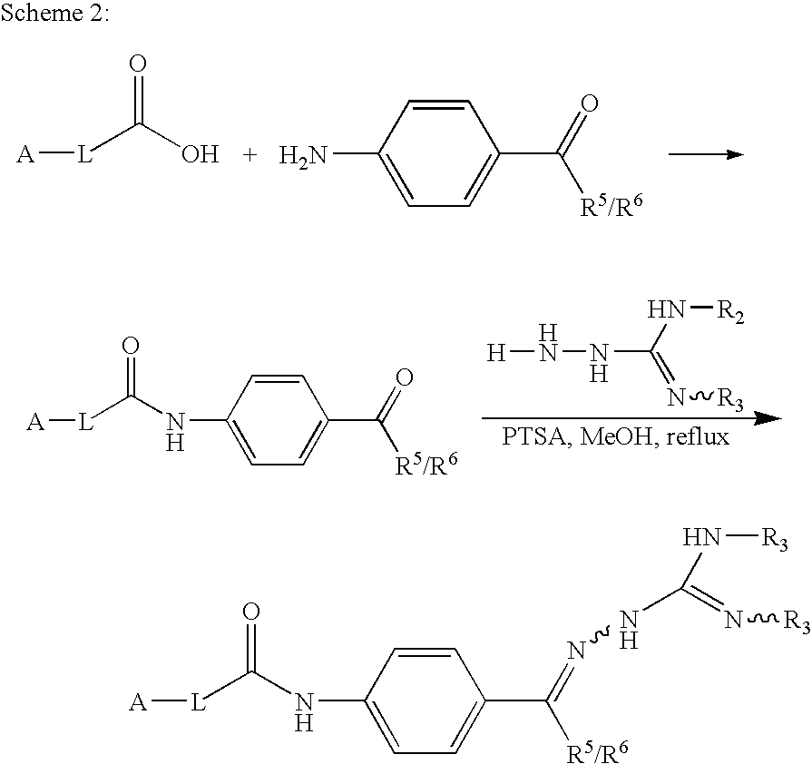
[H]NNC(=N[R3])N[R2].C1=C(C(=O)[R5/R6])C=CC(NC([L][A])=O)=C1.C1=C(C(=O)[R5/R6])C=CC(N)=C1.[A][L]C(O)=O.C1=C(C(=NNC(N[R3])=N[R3])[R5/R6])C=CC(NC([L][A])=O)=C1
